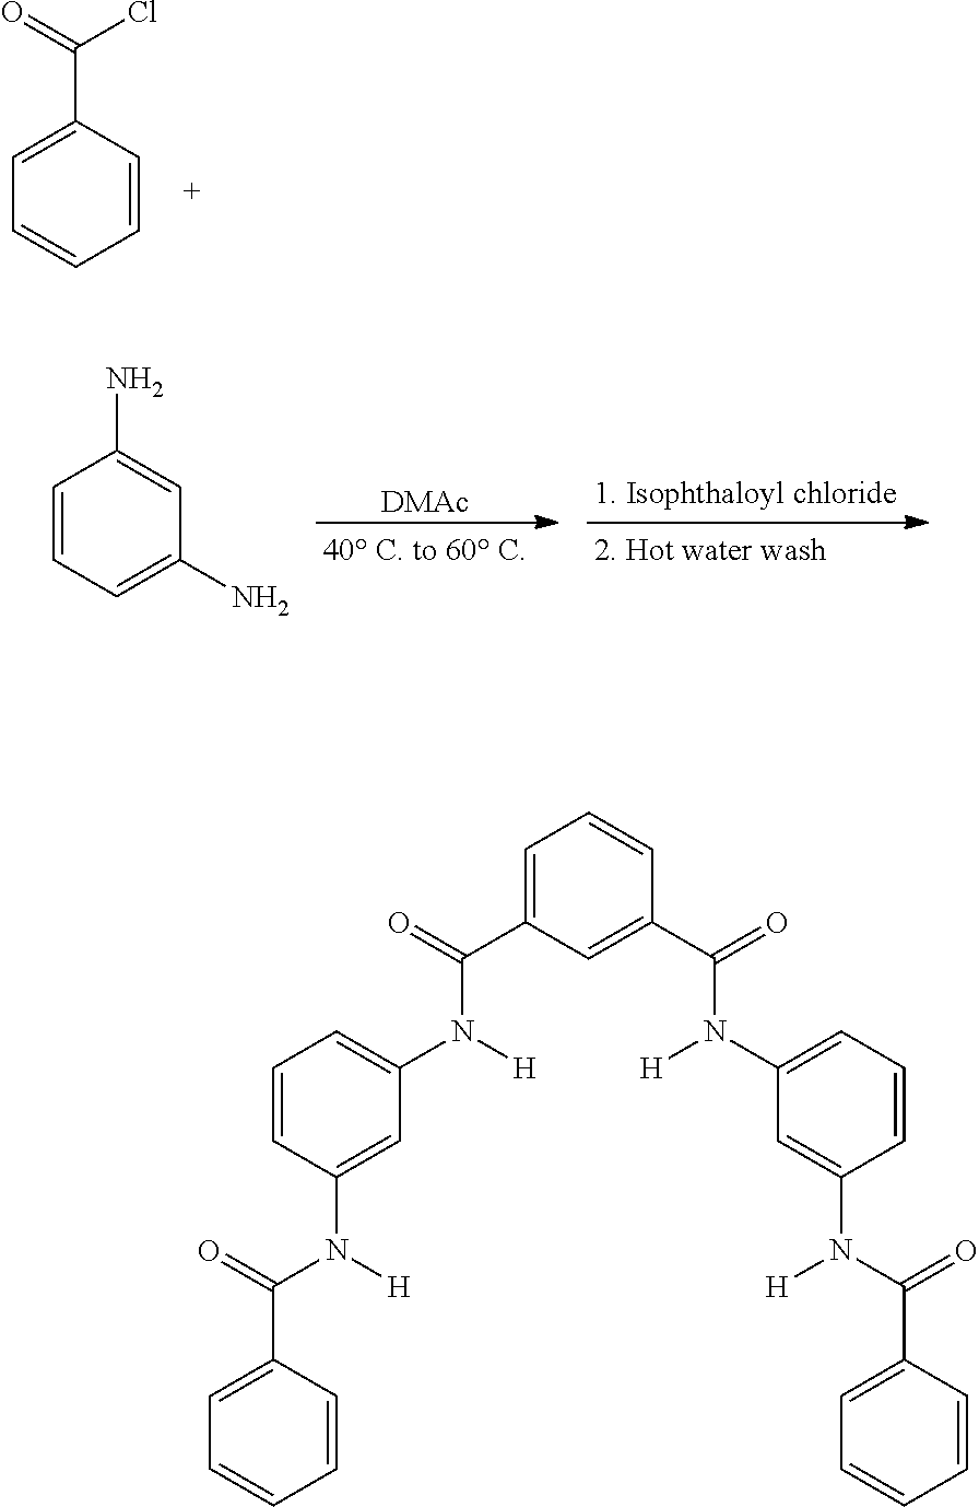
C1(C(=O)Cl)=CC=CC=C1.[DMAc].C1=CC=C(N)C=C1N.C1=C(C(=O)N([H])C2=CC=CC(N([H])C(=O)C3=CC=CC=C3)=C2)C=C(C(=O)N(C2=CC=CC(N(C(=O)C3=CC=CC=C3)[H])=C2)[H])C=C1
